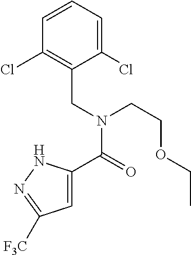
C1=C(C(=O)N(CC2=C(Cl)C=CC=C2Cl)CCOCC)NN=C1[F3C]
